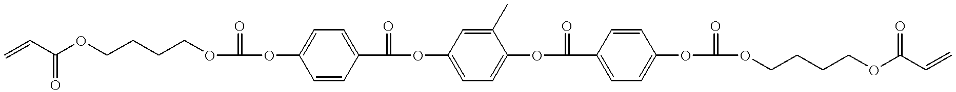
C=CC(OCCCCOC(=O)OC1=CC=C(C(=O)OC2=CC=C(OC(=O)C3=CC=C(OC(=O)OCCCCOC(C=C)=O)C=C3)C(C)=C2)C=C1)=O
